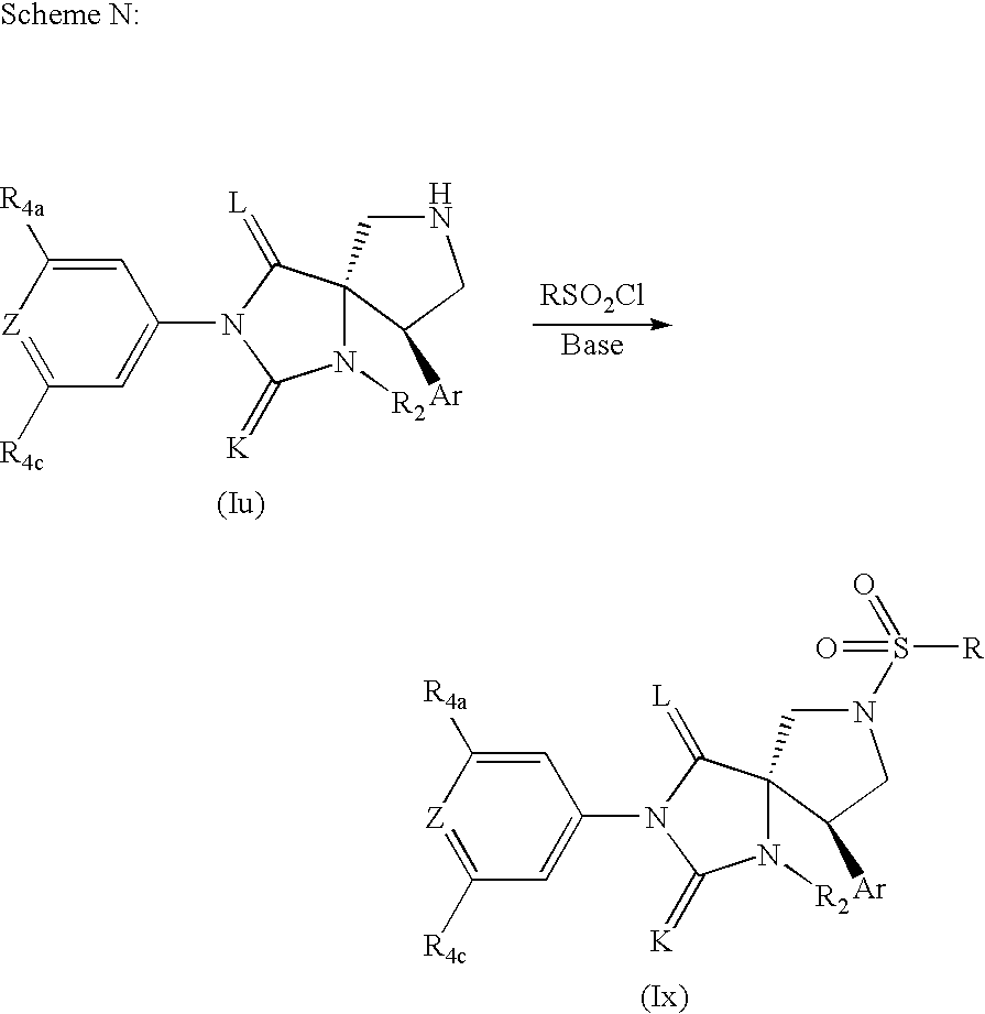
C1=C([R4a])[Z]=C([R4c])C=C1N1C(=[K])N([R2])C2(C1=[L])CN(S(=O)([R])=O)CC2[Ar].C1=C([R4a])[Z]=C([R4c])C=C1N1C(=[K])N([R2])C2(C1=[L])CNCC2[Ar]
